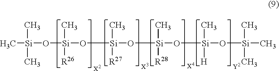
C[Si](O[Si](O[Si](O[Si](O[Si](O[Si](C)(C)C)(C)[H])(C)[R28])(C)[R27])(C)[R26])(C)C
